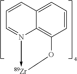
C12=CC=CC(O[Zr])=C1N(->C)=CC=C2
